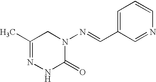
C1=C(C=NN2CC(C)=NNC2=O)C=NC=C1
